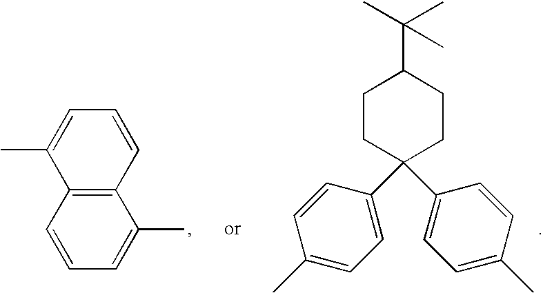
C12=C(C=CC=C1C)C(C)=CC=C2.C1CC(C2=CC=C(C)C=C2)(C2=CC=C(C)C=C2)CCC1C(C)(C)C
